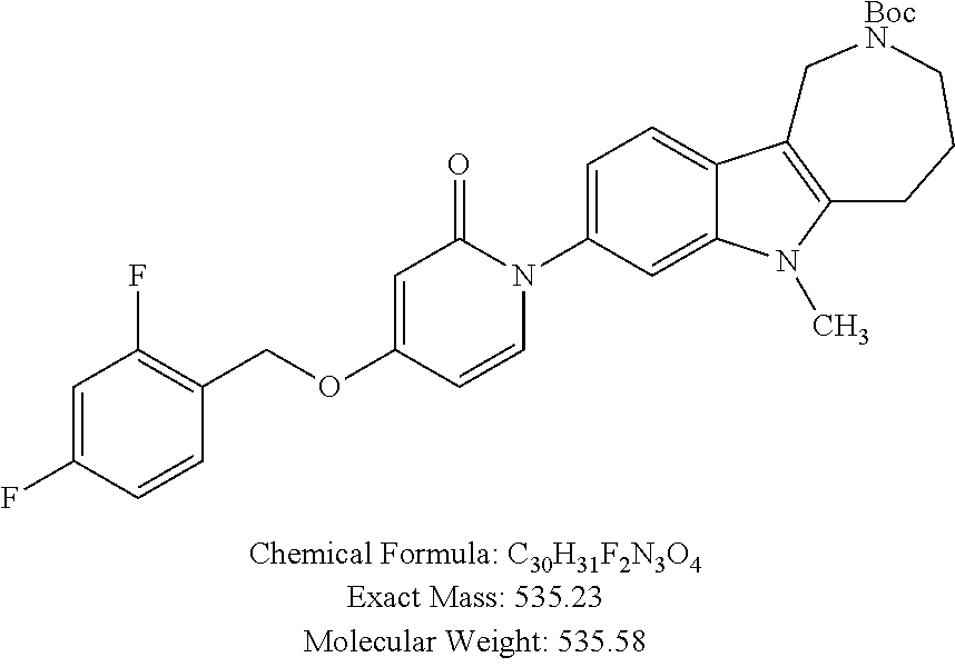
C1=C(F)C=CC(COC2=CC(=O)N(C3=CC=C4C(=C3)N(C)C3=C4C[BocN]CCC3)C=C2)=C1F
